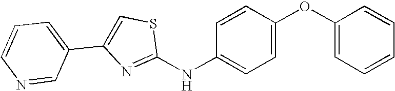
C1=CC=C(C2=CSC(NC3=CC=C(OC4=CC=CC=C4)C=C3)=N2)C=N1
